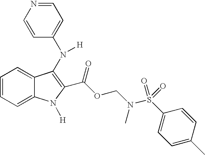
C12=CC=CC=C1C(N([H])C1=CC=NC=C1)=C(C(OCN(S(C1=CC=C(C)C=C1)(=O)=O)C)=O)N2[H]
